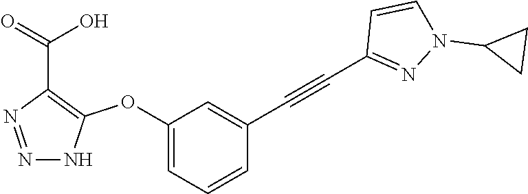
C1(OC2=C(C(=O)O)N=NN2)=CC=CC(C#CC2=NN(C3CC3)C=C2)=C1
